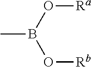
B(C)(O[Ra])O[Rb]
